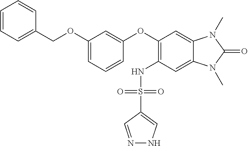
C1=CC=C(COC2=CC=CC(OC3=C(NS(C4=CNN=C4)(=O)=O)C=C4C(=C3)N(C)C(=O)N4C)=C2)C=C1
